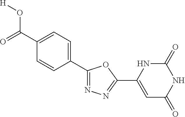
O=C(C1=CC=C(C2=NN=C(C3=CC(=O)NC(=O)N3)O2)C=C1)O[H]
